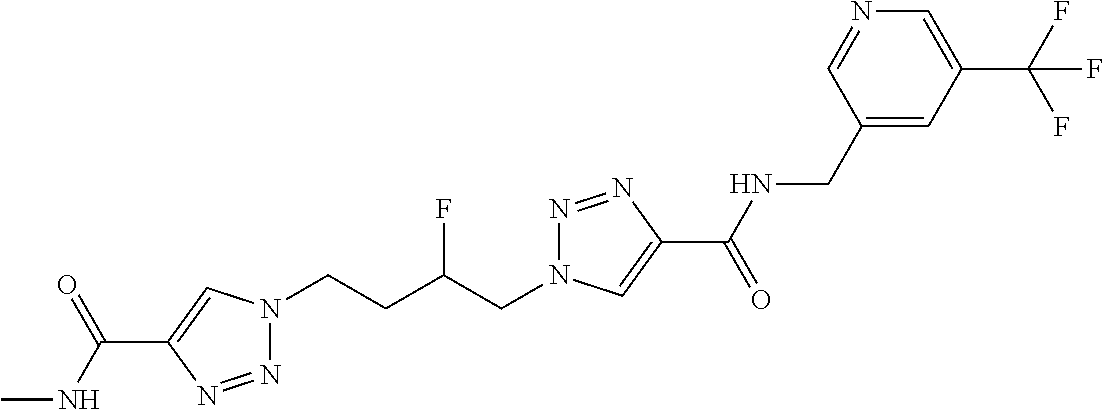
N1(CCC(CN2N=NC(C(=O)NCC3=CC(C(F)(F)F)=CN=C3)=C2)F)N=NC(C(NC)=O)=C1
